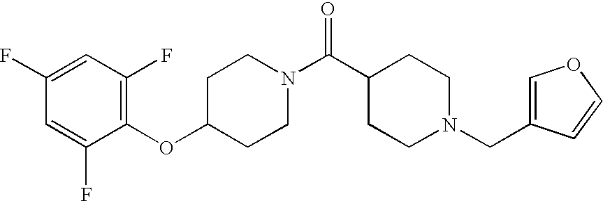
C1(OC2CCN(C(C3CCN(CC4=COC=C4)CC3)=O)CC2)=C(F)C=C(F)C=C1F
